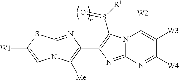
N12C(=NC(C3=C(S([R1])=O)N4C(=N3)N=C([W4])C([W3])=C4[W2])=C1[Me])SC([W1])=C2
